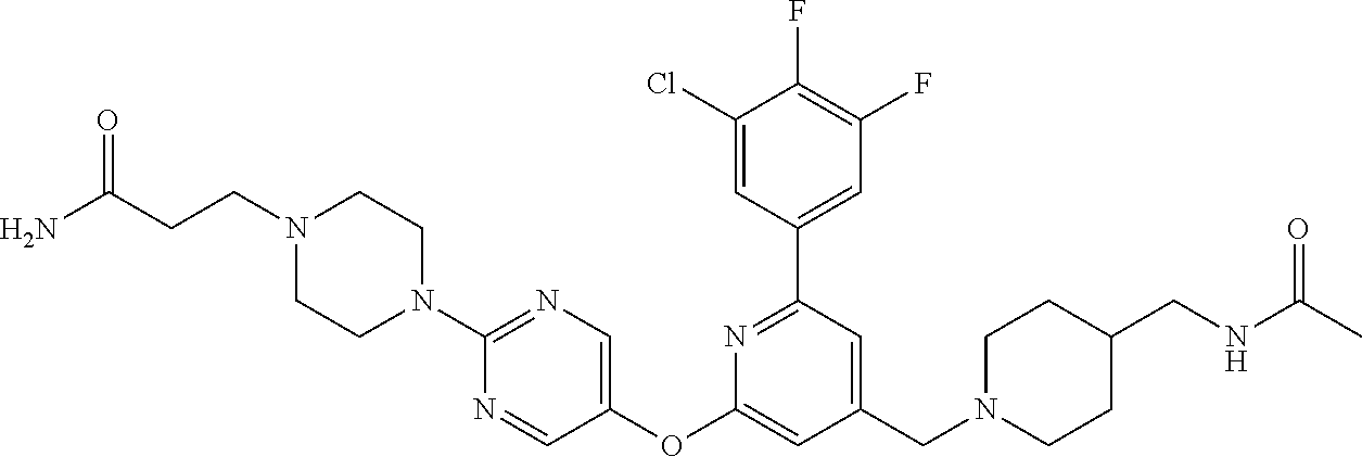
C1(Cl)=CC(C2=NC(OC3=CN=C(N4CCN(CCC(N)=O)CC4)N=C3)=CC(CN3CCC(CNC(C)=O)CC3)=C2)=CC(F)=C1F
